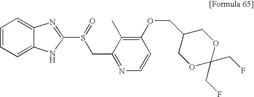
C1=CC=C2C(=C1)N=C(S(=O)CC1=NC=CC(OCC3COC(CF)(CF)OC3)=C1C)N2
